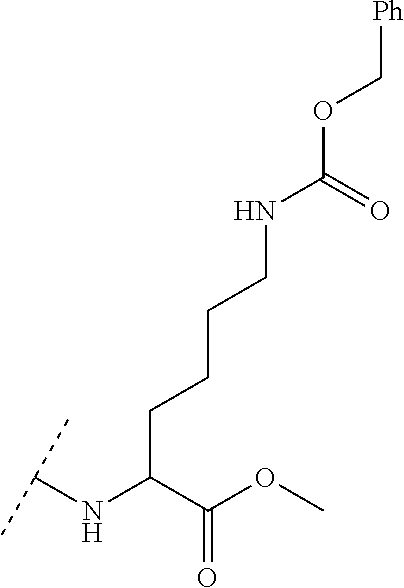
C(C(C(OC)=O)NC(C)C)CCCNC(OC[Ph])=O
